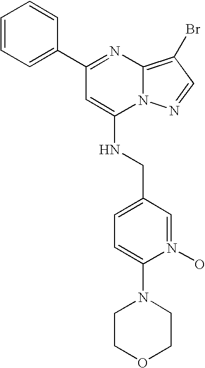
C1=CC=C(C2=NC3=C(Br)C=NN3C(NCC3=CC=C(N4CCOCC4)N(O)=C3)=C2)C=C1
